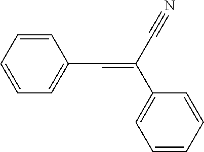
C1=CC=CC=C1C=C(C#N)C1=CC=CC=C1
